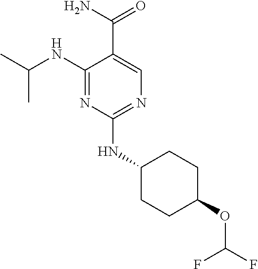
C1(NC(C)C)=NC(NC2CCC(OC(F)F)CC2)=NC=C1C(N)=O
